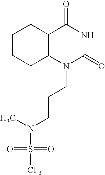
C1CCC2=C(C1)C(=O)NC(=O)N2CCCN(S([CF3])(=O)=O)C
